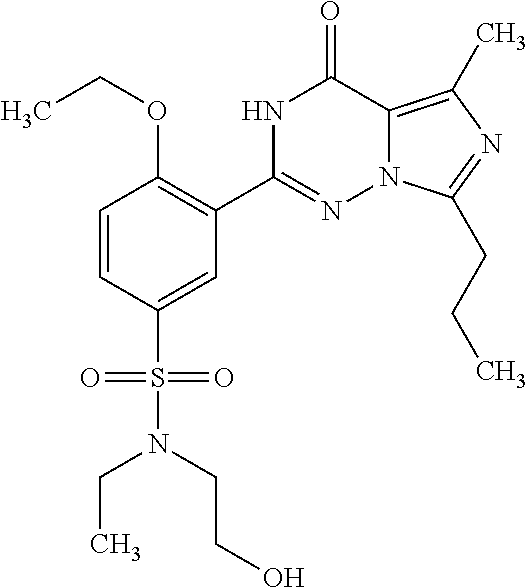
C1=CC(S(N(CC)CCO)(=O)=O)=CC(C2=NN3C(=C(C)N=C3CCC)C(=O)N2)=C1OCC
